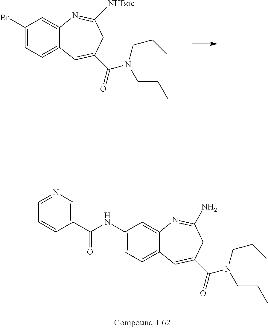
C1=CC(C(NC2=CC=C3C(=C2)N=C(N)CC(C(N(CCC)CCC)=O)=C3)=O)=CN=C1.C1(Br)=CC=C2C(=C1)N=C([NHBoc])CC(C(N(CCC)CCC)=O)=C2
